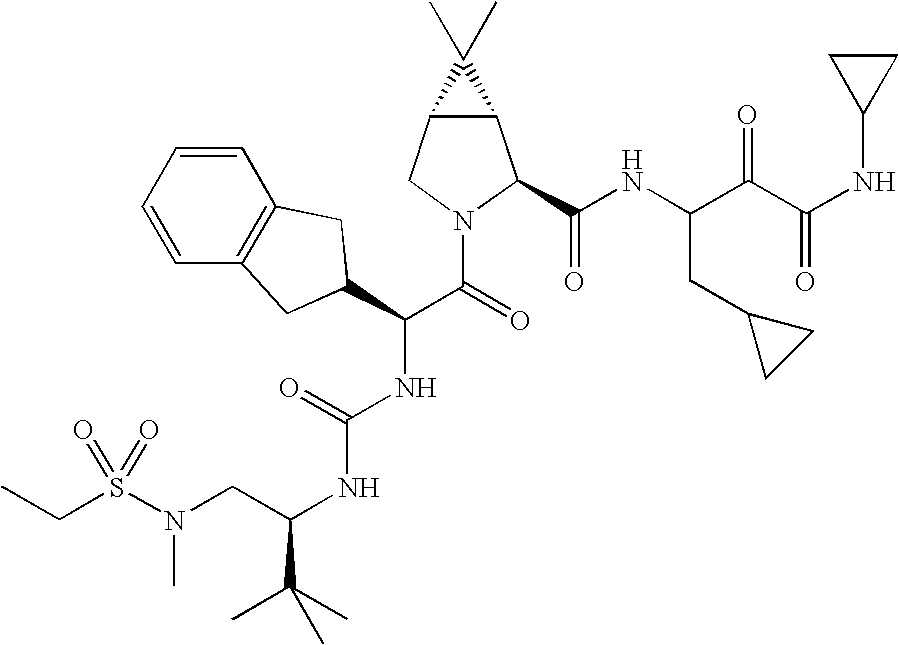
C1=CC=CC2=C1CC(C(C(=O)N1CC3C(C1C(NC(C(C(NC1CC1)=O)=O)CC1CC1)=O)C3(C)C)NC(NC(C(C)(C)C)CN(S(CC)(=O)=O)C)=O)C2
